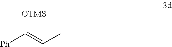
[Ph]C(=CC)[OTMS]
